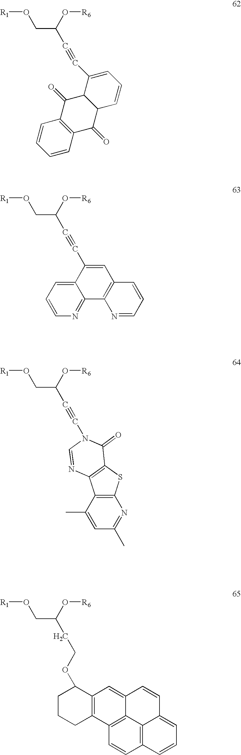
C1=CC2=C(C=C1)C(=O)C1C(C2=O)C=CC=C1C#CC(CO[R1])O[R6].C12=CC=CN=C1C1=C(C=C2C#CC(CO[R1])O[R6])C=CC=N1.C12=C(C(C)=CC(C)=N1)C1=C(S2)C(=O)N(C#CC(CO[R1])O[R6])C=N1.C1CCC2=C(C1OCCC(O[R6])CO[R1])C=C1C3=C2C=CC2=C3C(=CC=C2)C=C1
